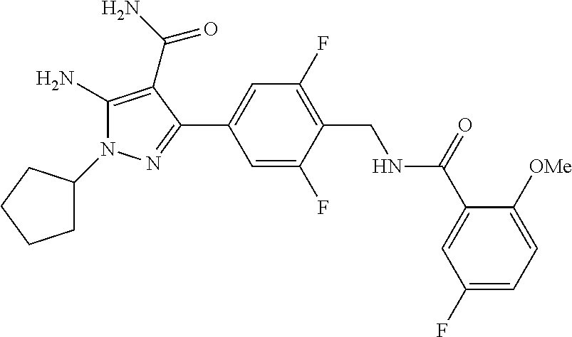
C1(F)=CC(C2=NN(C3CCCC3)C(N)=C2C(=O)N)=CC(F)=C1CNC(C1=CC(F)=CC=C1[OMe])=O
